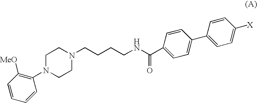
C1N(C2=C([MeO])C=CC=C2)CCN(CCCCNC(=O)C2=CC=C(C3=CC=C([X])C=C3)C=C2)C1
